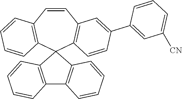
C1=CC2=C(C=CC(C3=CC([CN])=CC=C3)=C2)C2(C3=C1C=CC=C3)C1=C(C3=C2C=CC=C3)C=CC=C1
